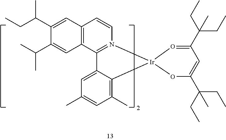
C12=C(C3=N(C=C1)[Ir]1(C4=C(C)C=C(C)C=C34)O=C(C(CC)(CC)C)C=C(C(CC)(CC)C)O1)C=C(C(C)C)C(C(CC)C)=C2
